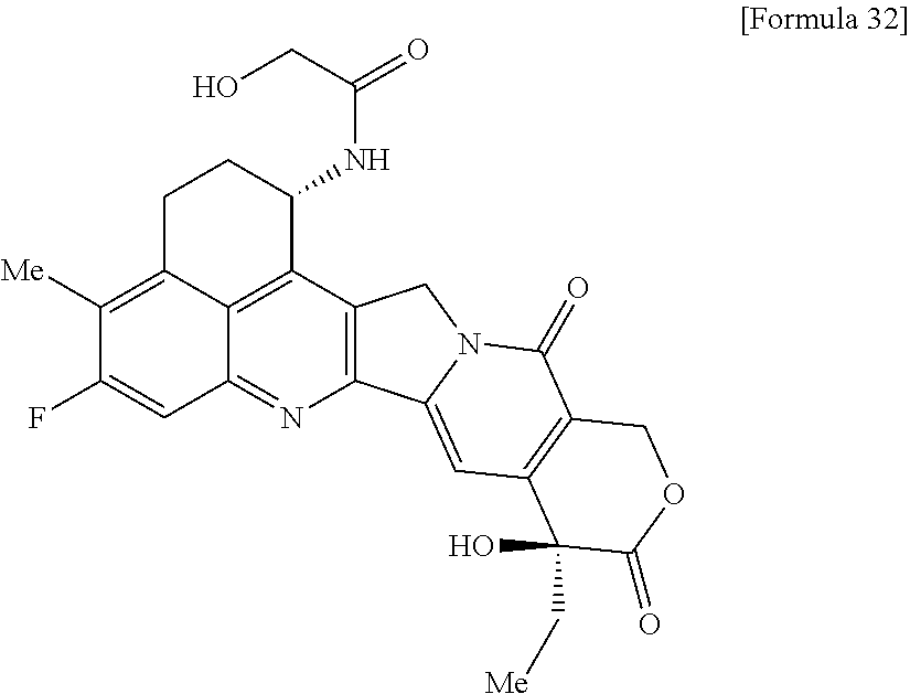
C12=C(C3=C4C(=N1)C=C(F)C([Me])=C4CCC3NC(CO)=O)CN1C2=CC2=C(C1=O)COC(=O)C2(C[Me])O
